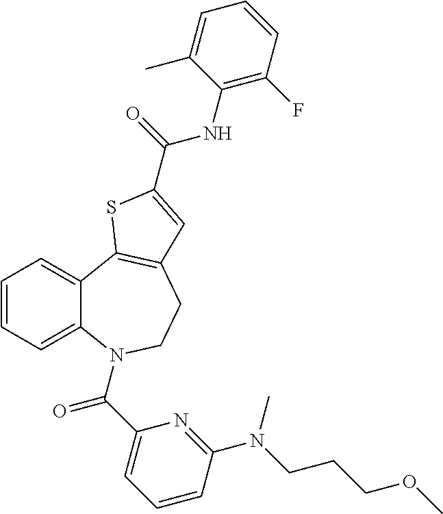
C1=CC=C2C(=C1)C1=C(CCN2C(C2=CC=CC(N(CCCOC)C)=N2)=O)C=C(C(=O)NC2=C(F)C=CC=C2C)S1
